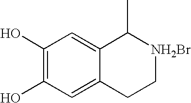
C1(O)=C(O)C=C2C(=C1)C(C)[NH2Br]CC2
